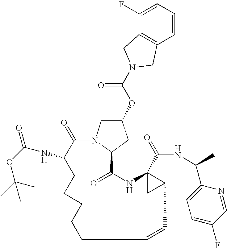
O(C1CN2C(C1)C(=O)NC1(C(=O)NC(C3=CC=C(F)C=N3)C)CC1C=CCCCCCC(NC(OC(C)(C)C)=O)C2=O)C(=O)N1CC2=C(C=CC=C2F)C1
